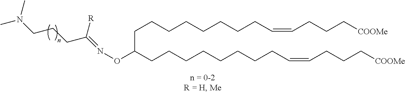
C(CCCCCCCC=CCCC[COOMe])C(CCCCCCCCC=CCCC[COOMe])ON=C(CCCN(C)C)[R]
